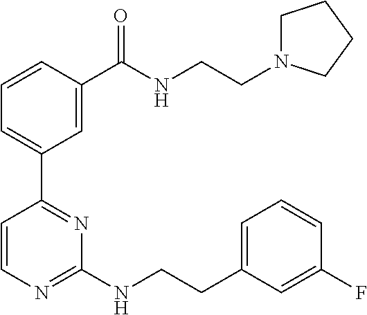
C1=CC(C(NCCN2CCCC2)=O)=CC(C2=NC(NCCC3=CC=CC(F)=C3)=NC=C2)=C1
